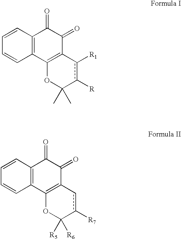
C1=CC2=C(C=C1)C1=C(C(=O)C2=O)c([R1])c([R])C(C)(C)O1.C1=CC2=C(C=C1)C1=C(C(=O)C2=O)cc([R7])C([R5])([R6])O1
